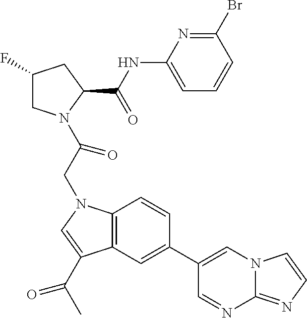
C1(F)CN(C(CN2C3=C(C(C(C)=O)=C2)C=C(C2=CN4C(=NC=C4)N=C2)C=C3)=O)C(C(NC2=CC=CC(Br)=N2)=O)C1
